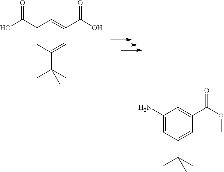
C1(C(O)=O)=CC(C(C)(C)C)=CC(C(O)=O)=C1.C1(N)=CC(C(C)(C)C)=CC(C(OC)=O)=C1
